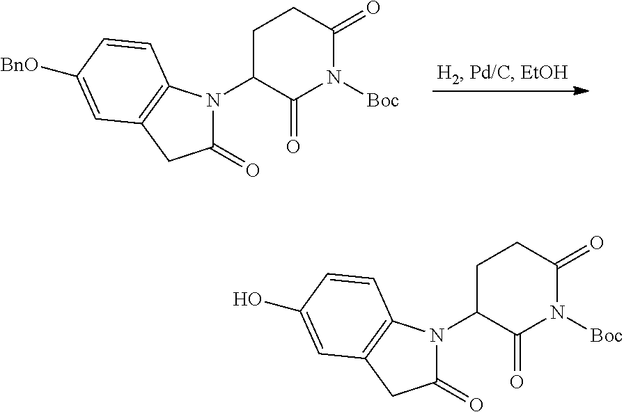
C1C(N2C(=O)CC3=C2C=CC([BnO])=C3)C(=O)N([Boc])C(=O)C1.C1C(N2C(=O)CC3=C2C=CC(O)=C3)C(=O)N([Boc])C(=O)C1
